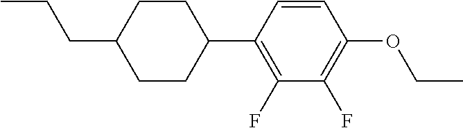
C1CC(CCC)CCC1C1=C(F)C(F)=C(OCC)C=C1
